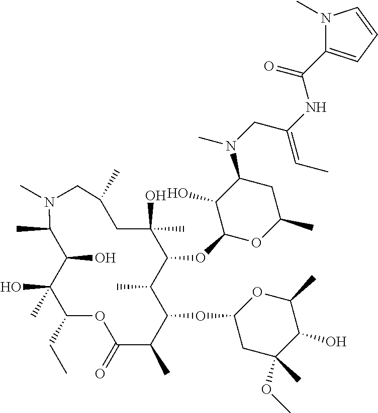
C1(C)C(O)C(O)(C)C(CC)OC(=O)C(C)C(OC2CC(C)(OC)C(O)C(C)O2)C(C)C(OC2OC(C)CC(N(CC(=CC)NC(=O)C3=CC=CN3C)C)C2O)C(C)(O)CC(C)CN1C
